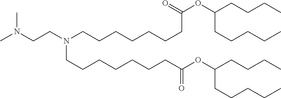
CN(CCN(CCCCCCCC(OC(CCCCC)CCCC)=O)CCCCCCCC(OC(CCCCC)CCCC)=O)C
